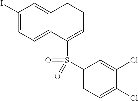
C1(I)=CC=C2C(=C1)CCC=C2S(=O)(C1=CC=C(Cl)C(Cl)=C1)=O
